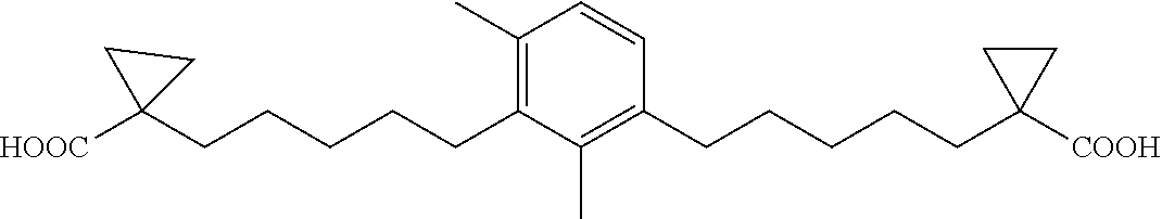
C1(CCCCCC2([HOOC])CC2)=C(C)C=CC(CCCCCC2([COOH])CC2)=C1C
